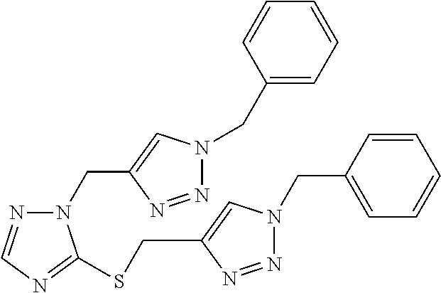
C1=CC(CN2N=NC(CSC3=NC=NN3CC3=CN(CC4=CC=CC=C4)N=N3)=C2)=CC=C1
